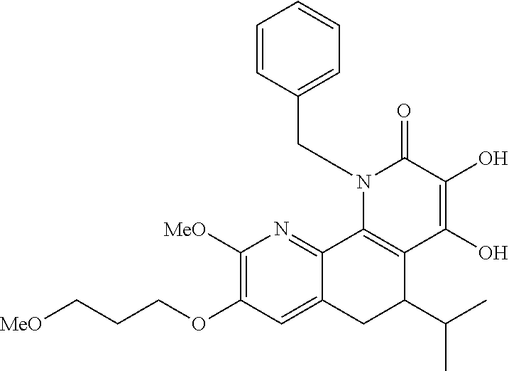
[MeO]CCCOC1=C([MeO])N=C2C(=C1)CC(C(C)C)C1=C2N(CC2=CC=CC=C2)C(=O)C(O)=C1O
